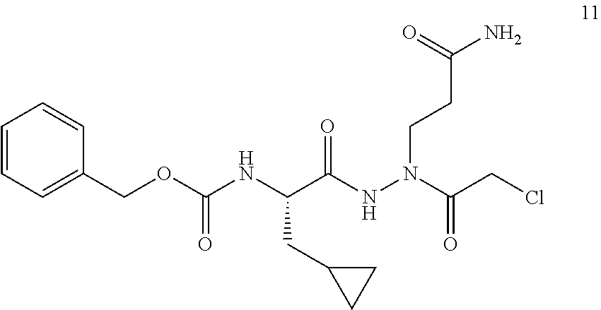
C(C(NN(C(CCl)=O)CCC(N)=O)=O)(NC(OCC1=CC=CC=C1)=O)CC1CC1
